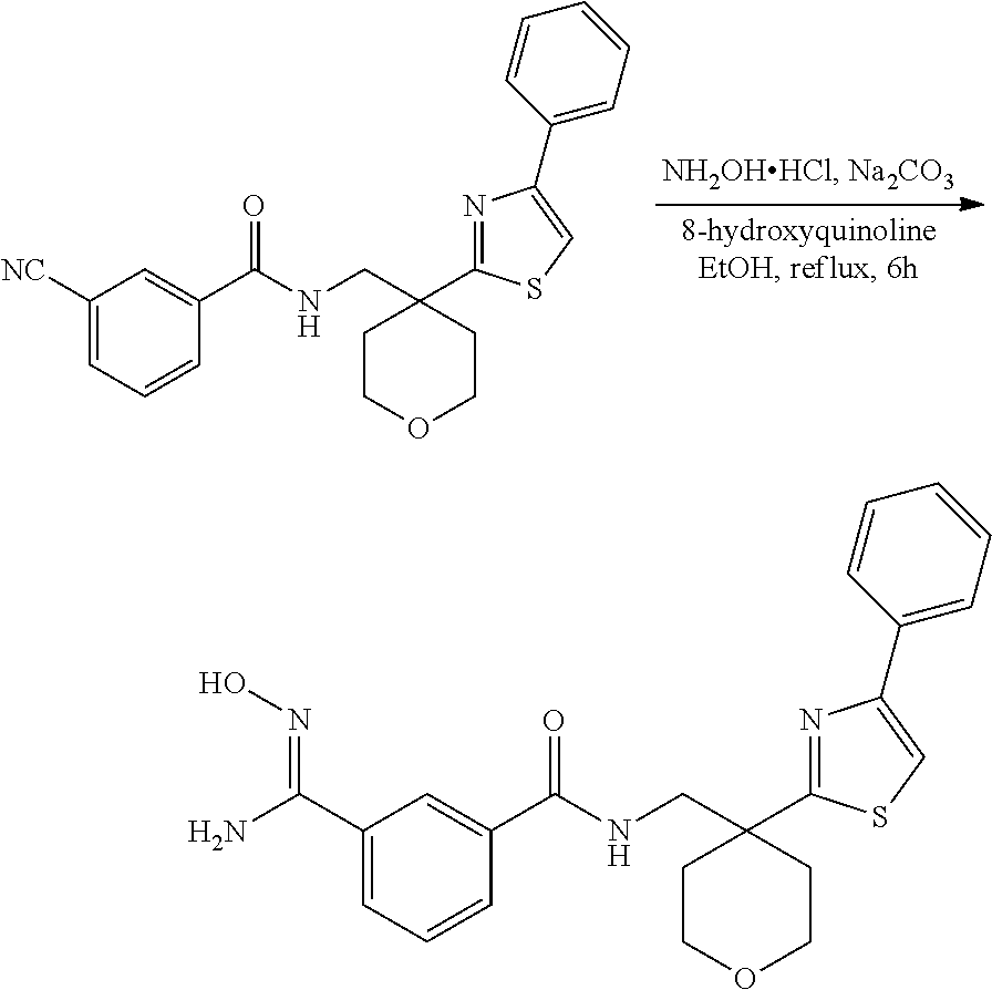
C1([NC])=CC=CC(C(NCC2(C3=NC(C4=CC=CC=C4)=CS3)CCOCC2)=O)=C1.C1(C(=NO)N)=CC=CC(C(NCC2(C3=NC(C4=CC=CC=C4)=CS3)CCOCC2)=O)=C1
